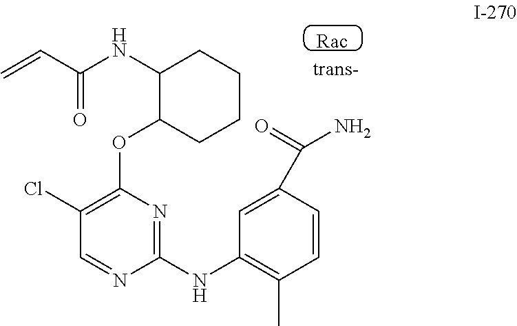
C1(NC(C=C)=O)C(OC2=C(Cl)C=NC(NC3=C(C)C=CC(C(=O)N)=C3)=N2)CCCC1
